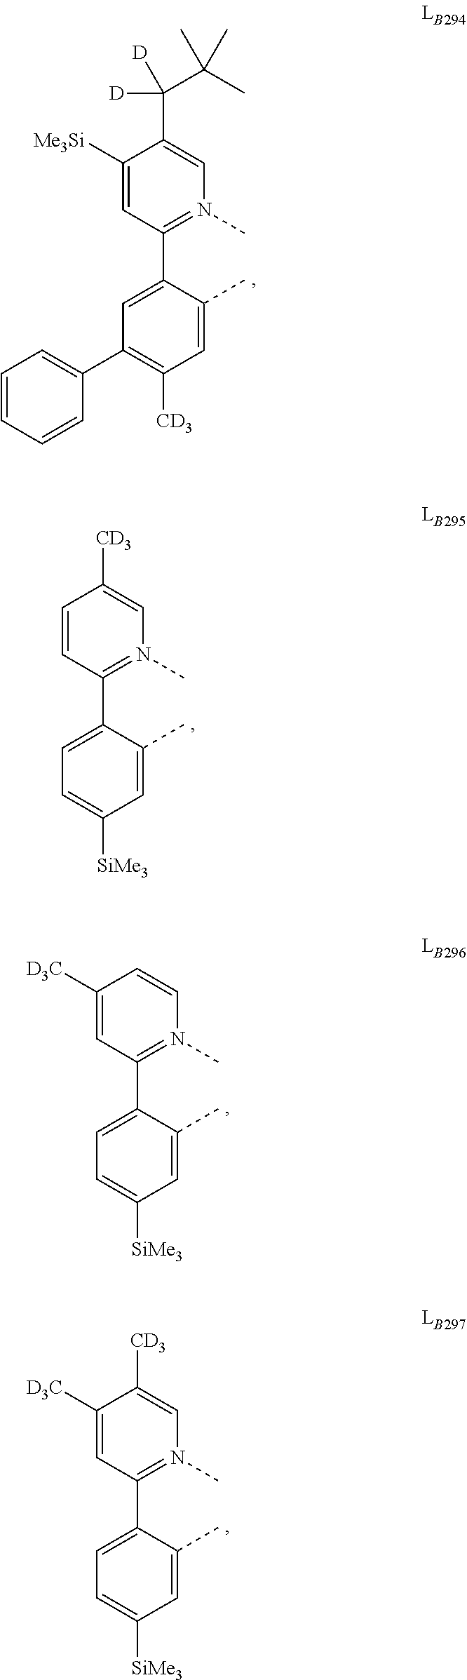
C1([Me3Si])=CC(C2=CC(C3=CC=CC=C3)=C([CD3])C=C2C)=N(C)C=C1C([D])([D])C(C)(C)C.C1=CC(C2=CC=C([SiMe3])C=C2C)=N(C)C=C1[CD3].C1([D3C])=CC(C2=CC=C([SiMe3])C=C2C)=N(C)C=C1.C1([D3C])=CC(C2=CC=C([SiMe3])C=C2C)=N(C)C=C1[CD3]
